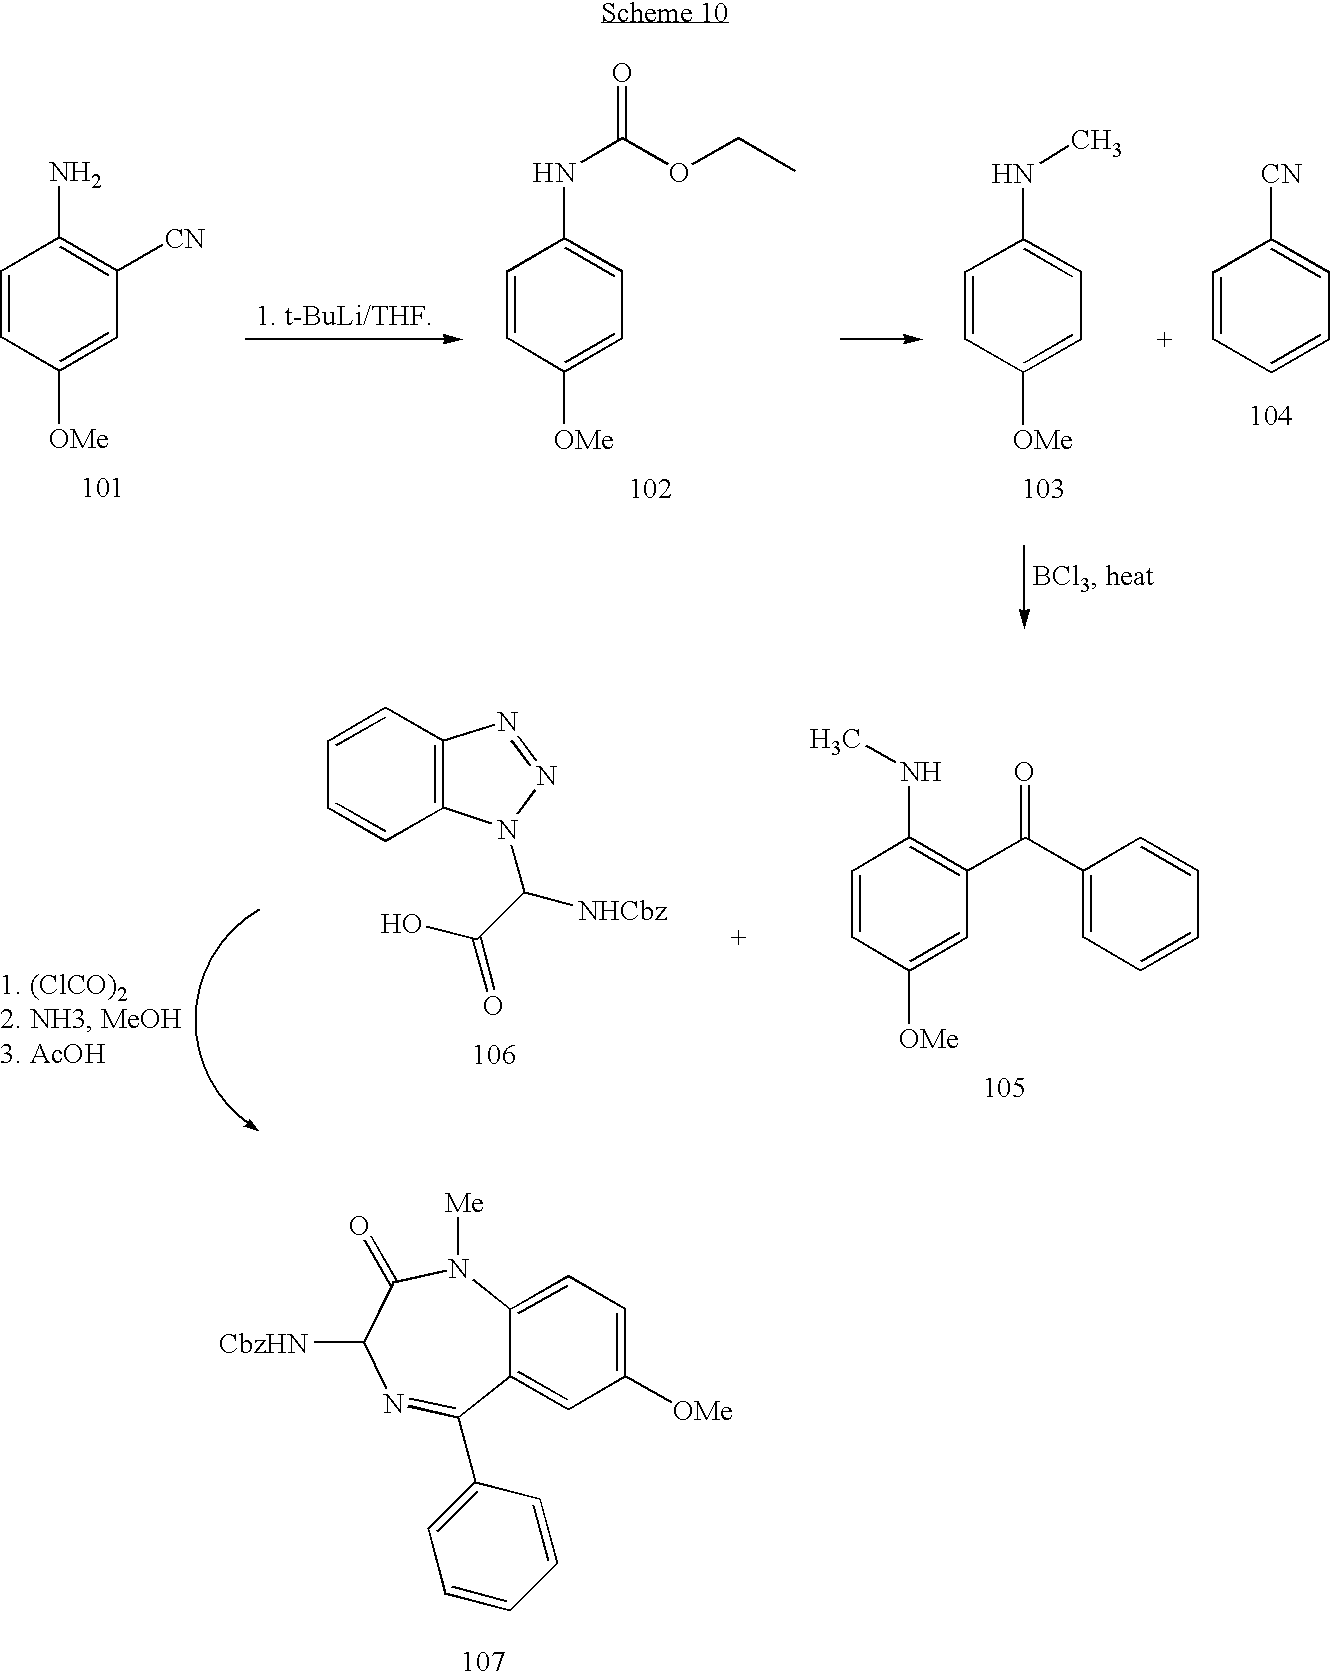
[1. t-BuLi/THF].C1=CC([OMe])=CC([CN])=C1N.C1=CC([OMe])=CC=C1NC(OCC)=O.C1=CC([OMe])=CC=C1NC.C1=CC=CC=C1[CN].C12=CC([OMe])=CC=C1N([Me])C(=O)C([CbzHN])N=C2C1=CC=CC=C1.C1=CC2=C(C=C1)N=NN2C(C(O)=O)[NHCbz].C1=CC([OMe])=CC(C(C2=CC=CC=C2)=O)=C1NC
